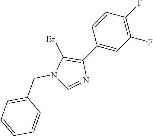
C1(C2=CC(F)=C(F)C=C2)=C(Br)N(CC2=CC=CC=C2)C=N1
